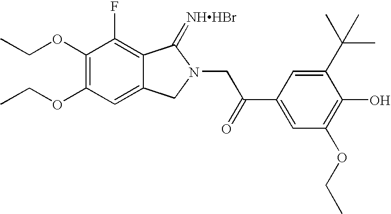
C1(OCC)=C(OCC)C=C2C(=C1F)C(=[NHHBr])N(CC(C1=CC(OCC)=C(O)C(C(C)(C)C)=C1)=O)C2
